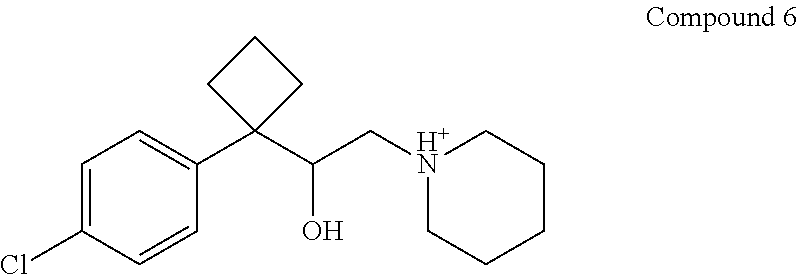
C1=C(Cl)C=CC(C2(C(O)C[H+N]3CCCCC3)CCC2)=C1
